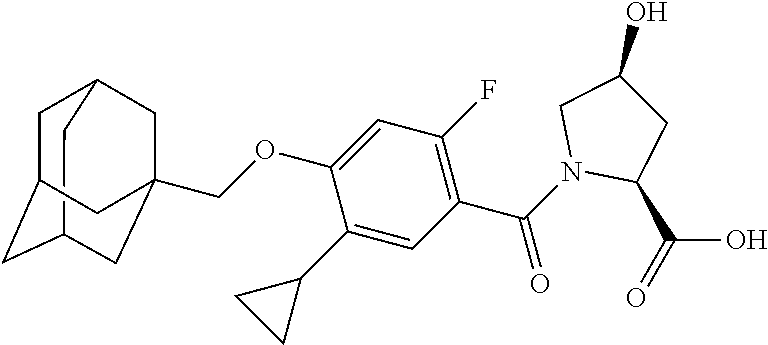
C12CC3CC(C1)CC(COC1=CC(F)=C(C(N4C(C(=O)O)CC(O)C4)=O)C=C1C1CC1)(C3)C2
